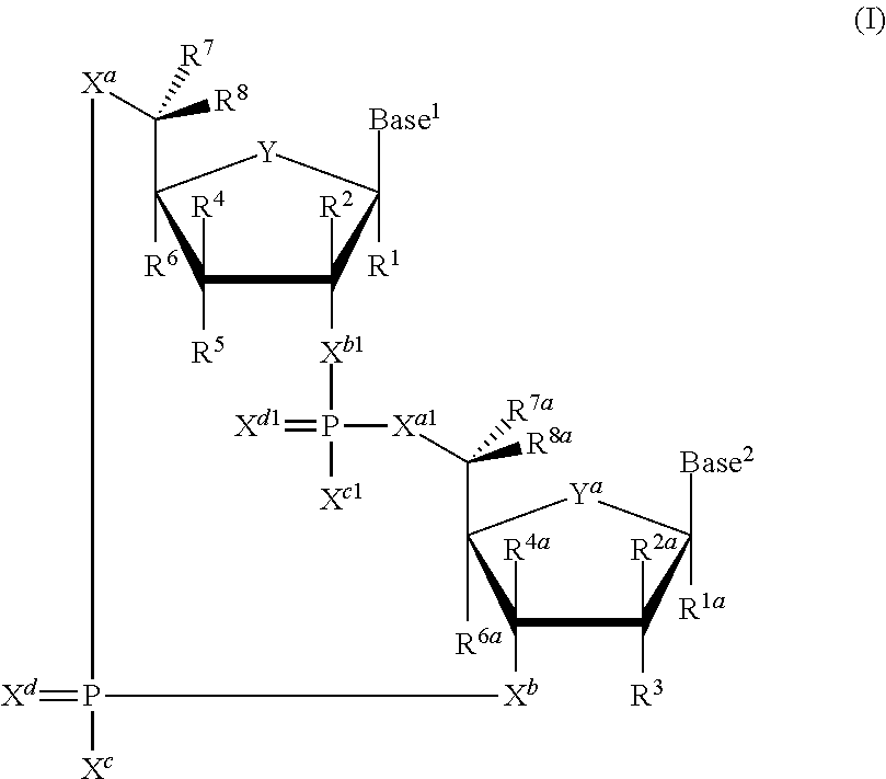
C1([R4])([R5])C2([R2])C([Base1])([R1])[Y]C1([R6])C([R8])([R7])[Xa]P(=[Xd])([Xc])[Xb]C1([R4a])C([R2a])([R3])C([Base2])([R1a])[Ya]C1([R6a])C([R8a])([R7a])[Xa1]P([Xc1])(=[Xd1])[Xb1]2
